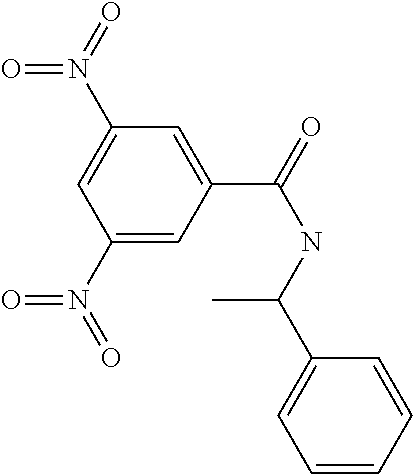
C1=C(C(NC(C2=CC=CC=C2)C)=O)C=C(N(=O)=O)C=C1N(=O)=O
